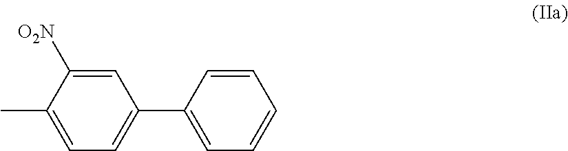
C1=C([O2N])C(C)=CC=C1C1=CC=CC=C1
